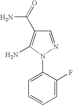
C1=NN(C2=CC=CC=C2F)C(N)=C1C(=O)N
